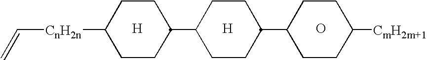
[H].[H].O.C1([CnH2n]C=C)CCC(C2CCC(C3CCC([CmH2m+1])CC3)CC2)CC1
